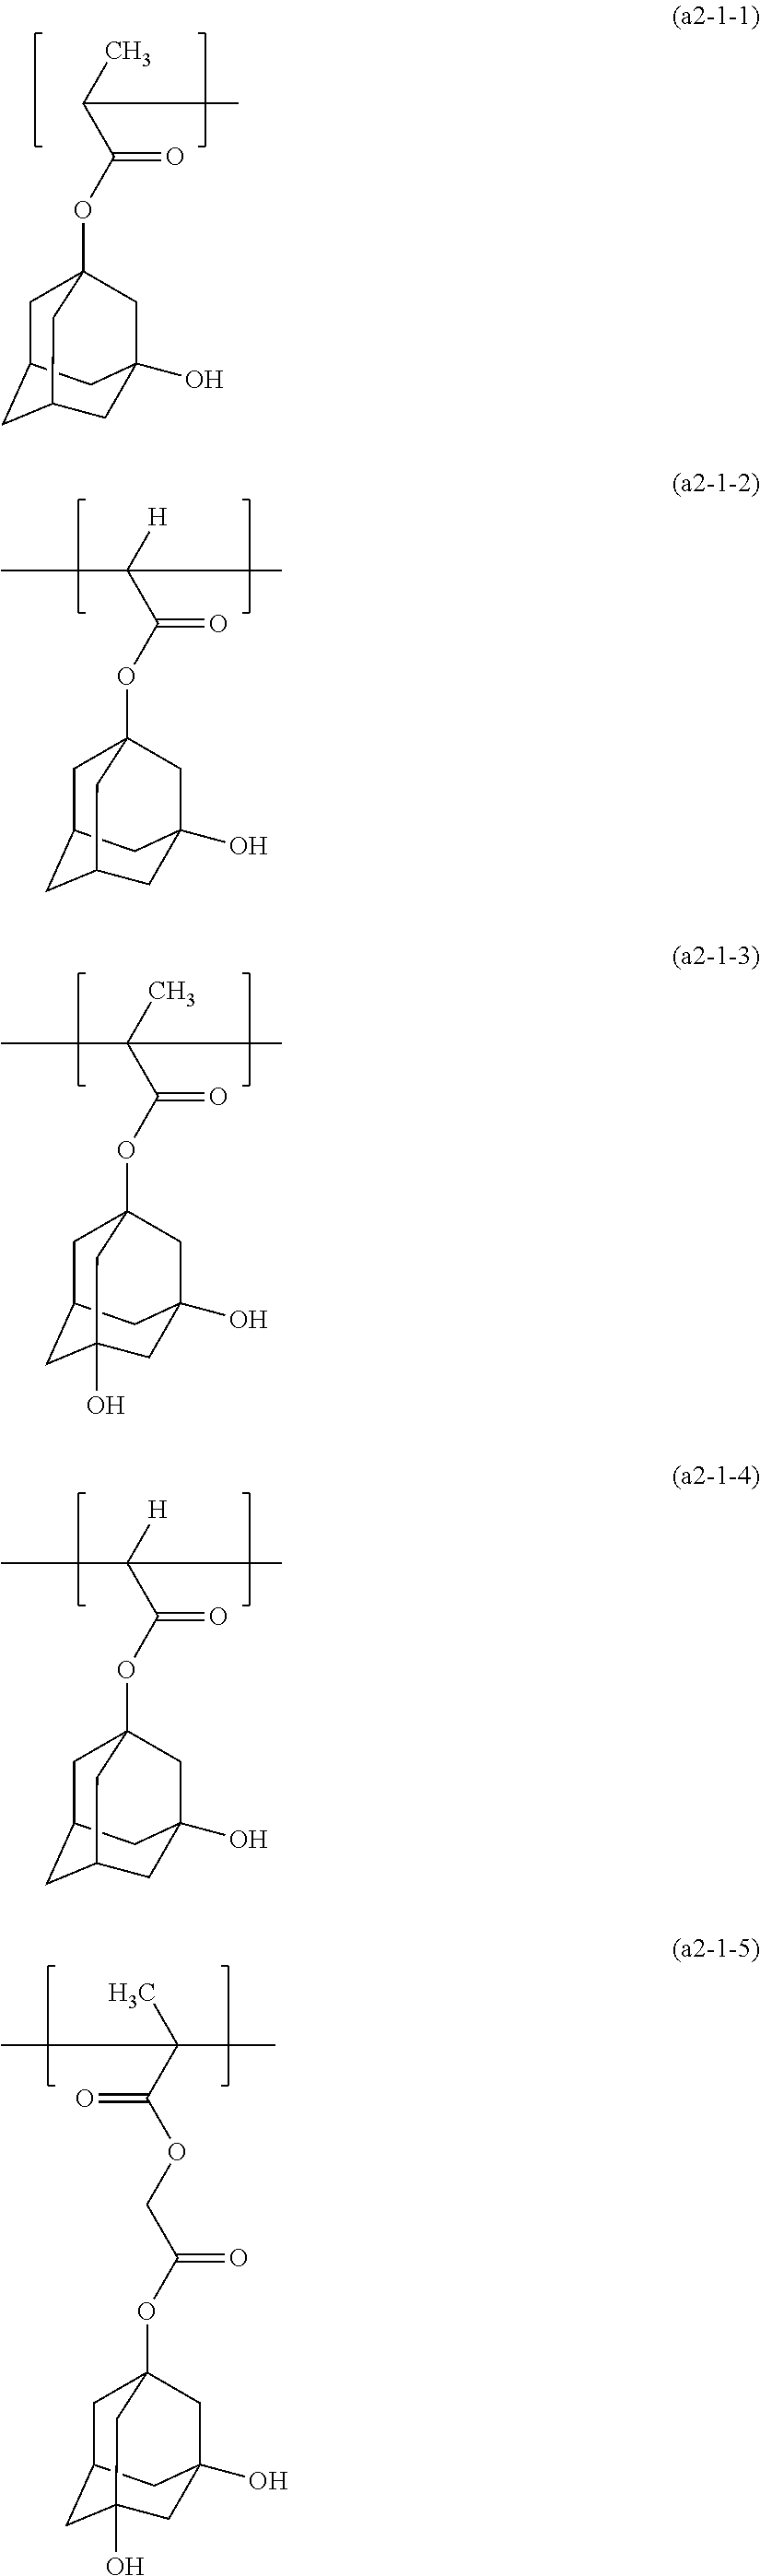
C(C)(C)C(OC12CC3CC(CC(O)(C3)C1)C2)=O.C(C)([H])(C(OC12CC3CC(CC(O)(C3)C1)C2)=O)C.C(C)(C)(C(OC12CC3CC(O)(CC(O)(C3)C1)C2)=O)C.C(C)([H])(C(OC12CC3CC(CC(O)(C3)C1)C2)=O)C.C(C(OC12CC3CC(O)(CC(O)(C3)C1)C2)=O)OC(C(C)(C)C)=O
